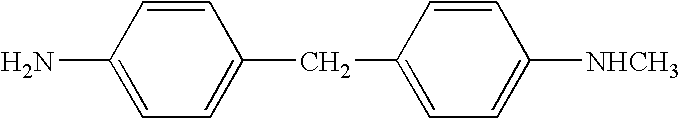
C1(N)=CC=C(CC2=CC=C([NHCH3])C=C2)C=C1
